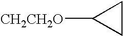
C1([CH2CH2O])CC1
